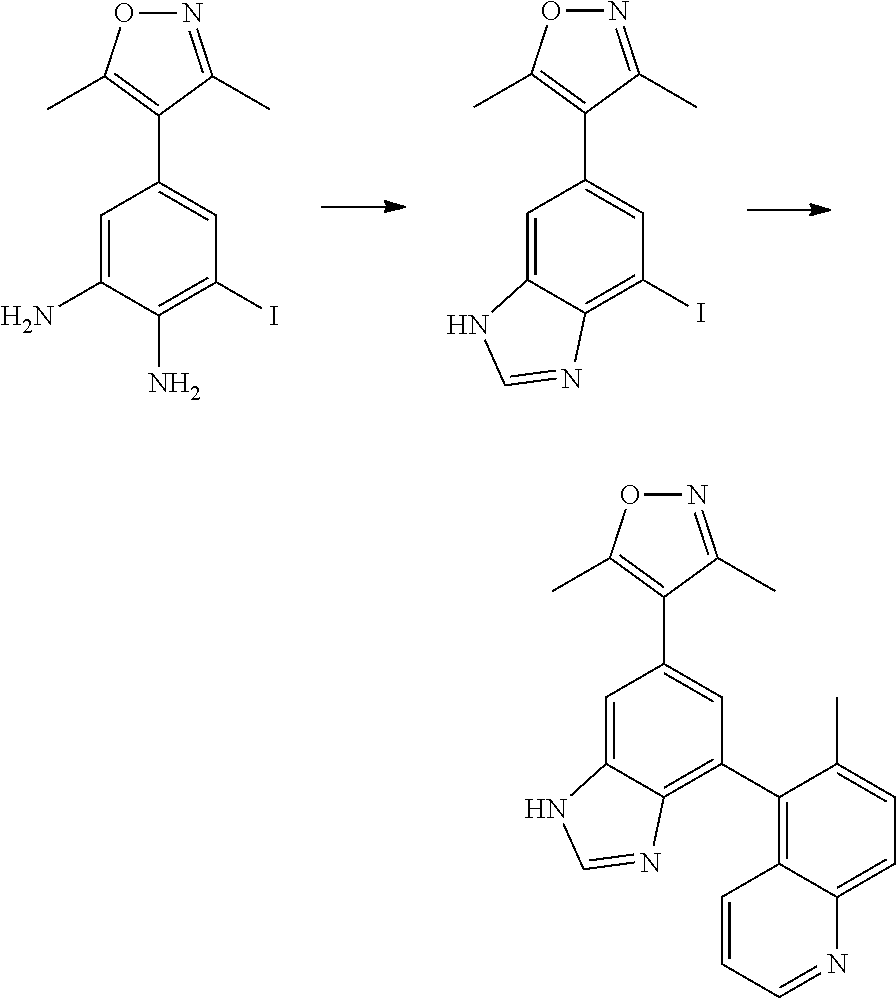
C1=C(N)C(N)=C(I)C=C1C1=C(C)ON=C1C.C1=C2C(=C(I)C=C1C1=C(C)ON=C1C)N=CN2.C1=C2C(=C(C3=C4C(=CC=C3C)N=CC=C4)C=C1C1=C(C)ON=C1C)N=CN2
